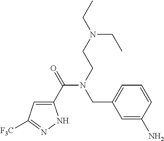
C1(C(=O)N(CCN(CC)CC)CC2=CC=CC(N)=C2)=CC([F3C])=NN1
